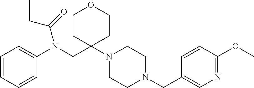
C1=CC=CC(N(CC2(N3CCN(CC4=CN=C(OC)C=C4)CC3)CCOCC2)C(=O)CC)=C1
